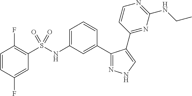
C1=C(NS(C2=C(F)C=CC(F)=C2)(=O)=O)C=C(C2=NNC=C2C2=NC(NCC)=NC=C2)C=C1
